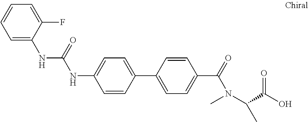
C1=CC(C2=CC=C(C(N(C)C(C(O)=O)C)=O)C=C2)=CC=C1NC(NC1=CC=CC=C1F)=O
